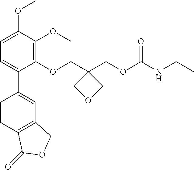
C1(OCC2(COC(NCC)=O)COC2)=C(OC)C(OC)=CC=C1C1=CC2=C(C=C1)C(=O)OC2
